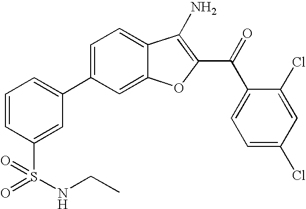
C1=CC(S(NCC)(=O)=O)=CC(C2=CC=C3C(=C2)OC(C(C2=CC=C(Cl)C=C2Cl)=O)=C3N)=C1
